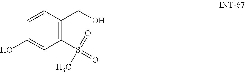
C1=CC(CO)=C(S(=O)(=O)C)C=C1O
